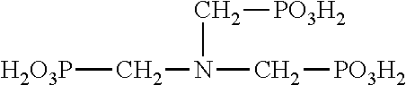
C([H2O3P])N(C[PO3H2])C[PO3H2]
